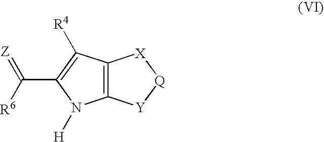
C12=C(C([R4])=C(C([R6])=[Z])N1[H])[X][Q][Y]2
